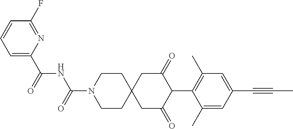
C1CN(C(=O)NC(C2=CC=CC(F)=N2)=O)CCC12CC(=O)C(C1=C(C)C=C(C#CC)C=C1C)C(=O)C2
